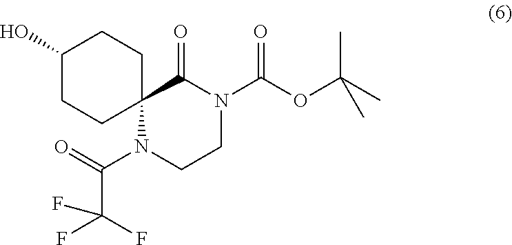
C1(O)CCC2(CC1)N(C(C(F)(F)F)=O)CCN(C(OC(C)(C)C)=O)C2=O
